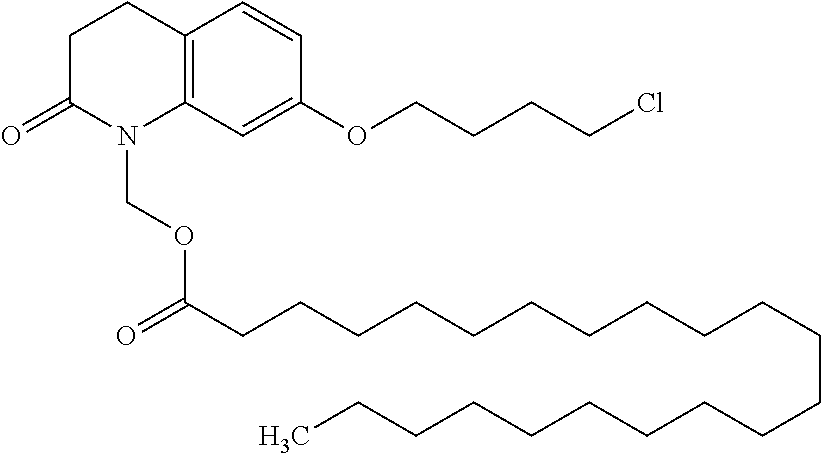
C1C(=O)N(COC(CCCCCCCCCCCCCCCCCCCCC)=O)C2=C(C1)C=CC(OCCCCCl)=C2
